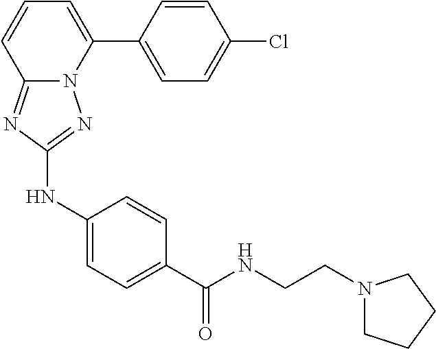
C1=CC(C2=CC=CC3=NC(NC4=CC=C(C(NCCN5CCCC5)=O)C=C4)=NN23)=CC=C1Cl
